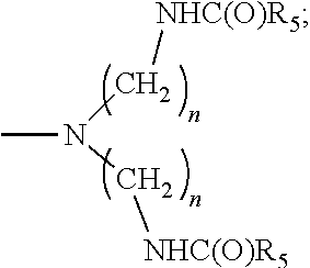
CN(C[NHC(O)R5])C[NHC(O)R5]
